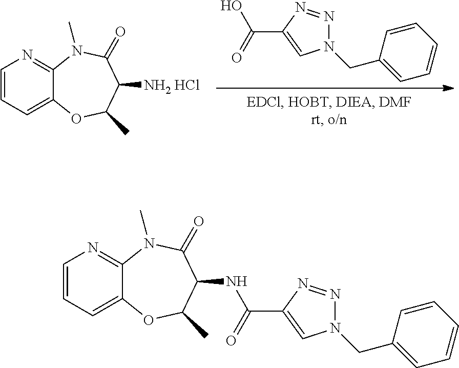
OC(=O)C1=CN(CC2=CC=CC=C2)N=N1.C1=CC=C2C(=N1)N(C)C(=O)C([NH2 HCl])C(C)O2.C1=CC=C2C(=N1)N(C)C(=O)C(NC(=O)C1=CN(CC3=CC=CC=C3)N=N1)C(C)O2
